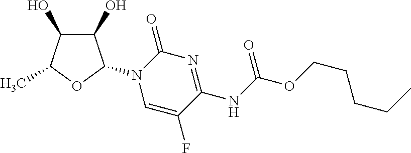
OC1C(O)C(N2C(=O)N=C(NC(OCCCCC)=O)C(F)=C2)OC1C
